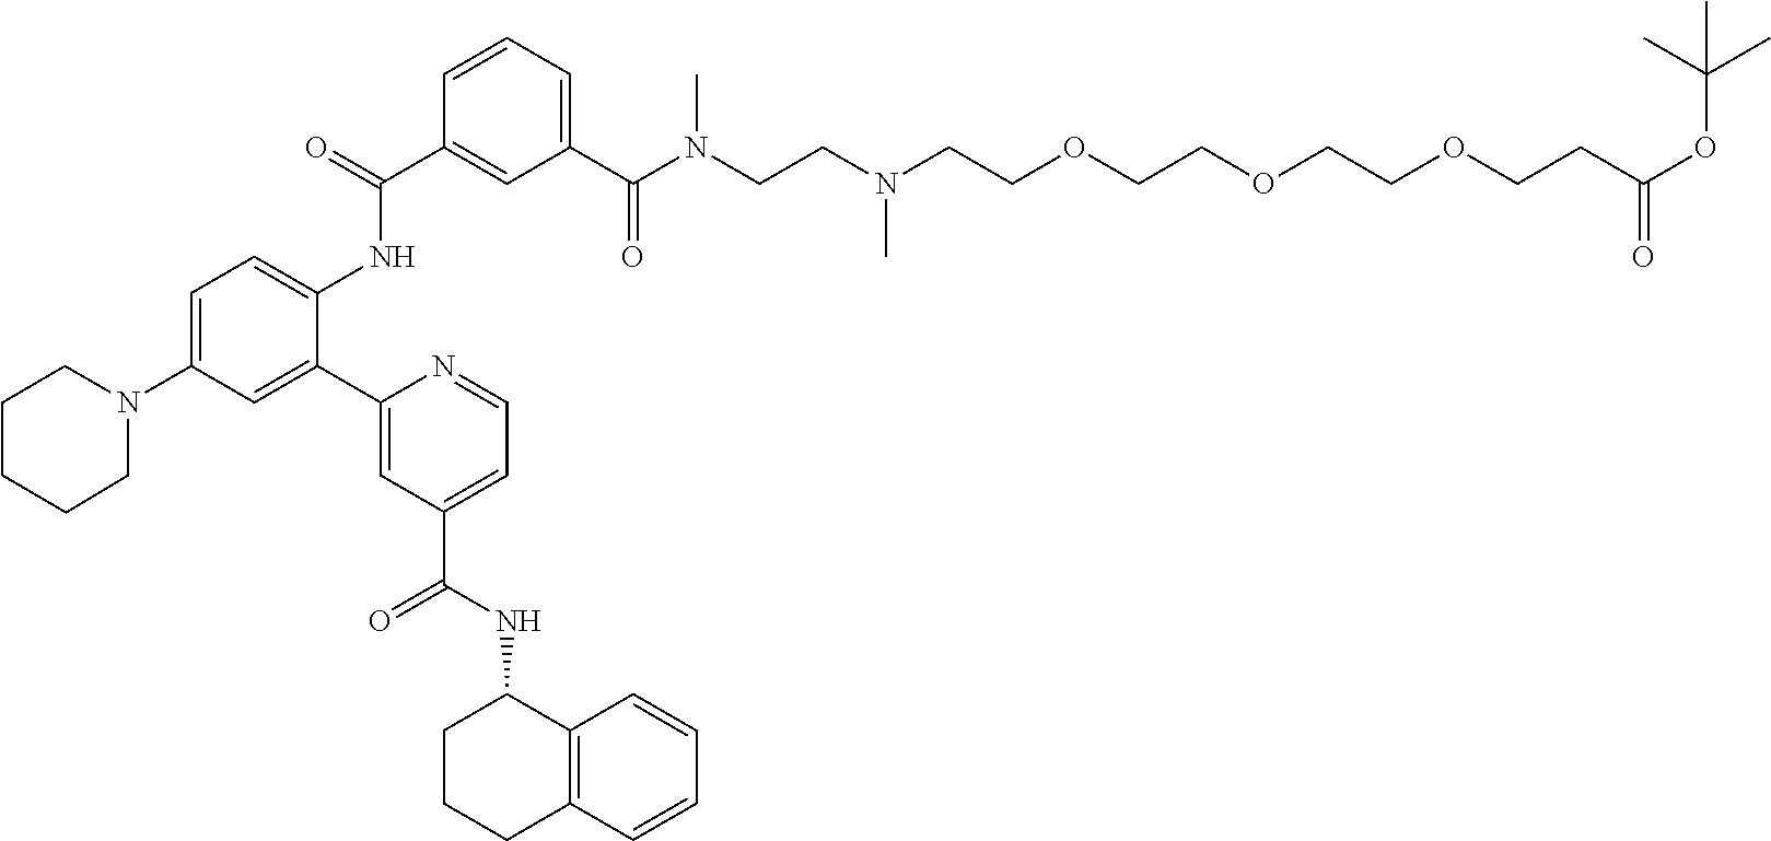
C1=C(N2CCCCC2)C=C(C2=CC(C(NC3CCCC4=C3C=CC=C4)=O)=CC=N2)C(NC(=O)C2=CC(C(N(CCN(CCOCCOCCOCCC(=O)OC(C)(C)C)C)C)=O)=CC=C2)=C1
